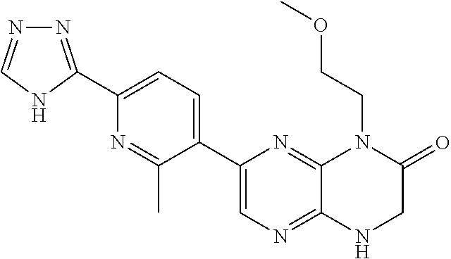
N1=C(C)C(C2=CN=C3C(=N2)N(CCOC)C(=O)CN3)=CC=C1C1=NN=CN1
